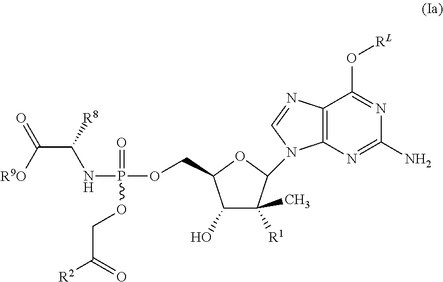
N(P(OCC1C(O)C([R1])(C)C(N2C3=C(C(O[RL])=NC(N)=N3)N=C2)O1)(=O)OCC([R2])=O)C(C(=O)[R9O])[R8]
